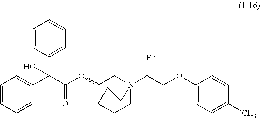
[Br-].C1=CC(C(C(OC2CN3(CCOC4=CC=C(C)C=C4)CCC2CC3)=O)(C2=CC=CC=C2)O)=CC=C1
